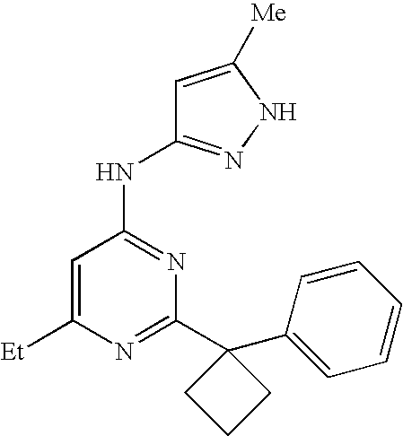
N(C1=NC(C2(C3=CC=CC=C3)CCC2)=NC([Et])=C1)C1=NNC([Me])=C1
